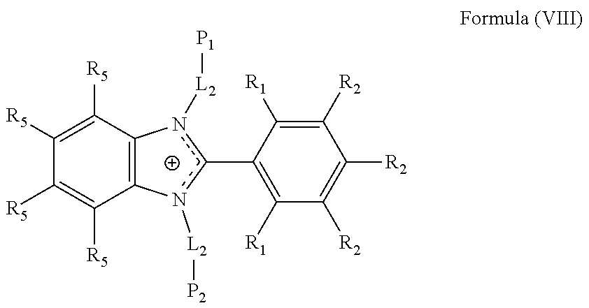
C1([R2])=C([R1])C(c2n([L2][P2])C3=C(C([R5])=C([R5])C([R5])=C3[R5])n2[L2][P1])=C([R1])C([R2])=C1[R2]
